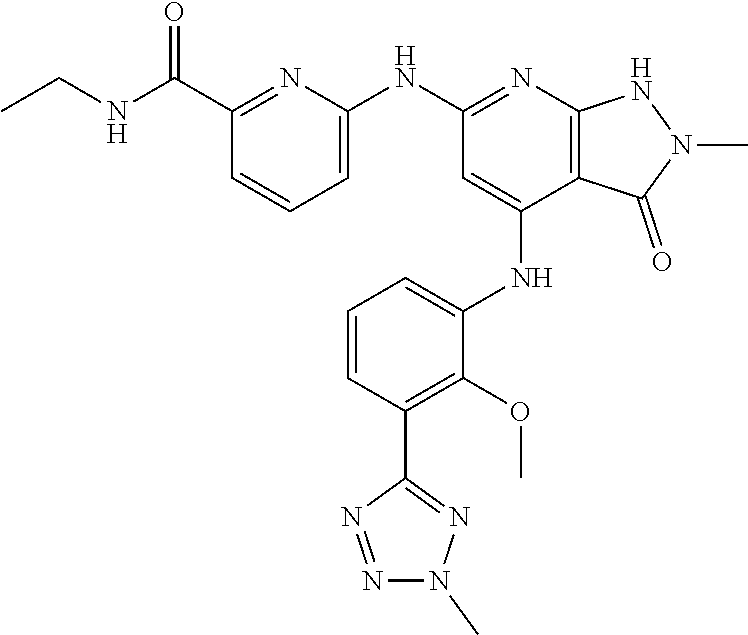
N(C1=NC2=C(C(NC3=CC=CC(C4=NN(C)N=N4)=C3OC)=C1)C(=O)N(C)N2)C1=CC=CC(C(NCC)=O)=N1
